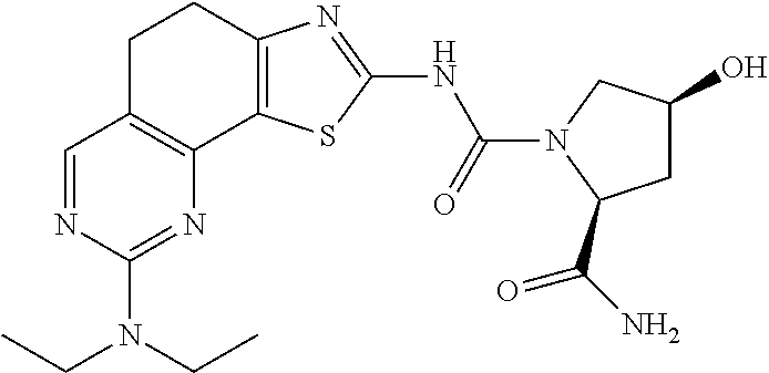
C1=NC(N(CC)CC)=NC2=C1CCC1=C2SC(NC(=O)N2C(C(N)=O)CC(O)C2)=N1
